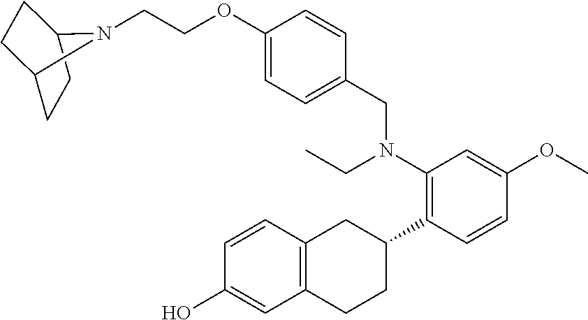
C1(OCCN2C3CCC2CC3)=CC=C(CN(C2=C(C3CC4=C(CC3)C=C(O)C=C4)C=CC(OC)=C2)CC)C=C1
